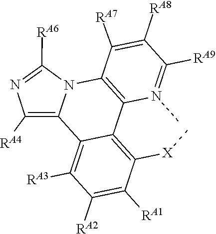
C12=C([X]C)C([RA1])=C([RA2])C([RA3])=C1C1=C([RA4])N=C([RA6])N1C1=C2N(C)=C([RA9])C([RA8])=C1[RA7]
